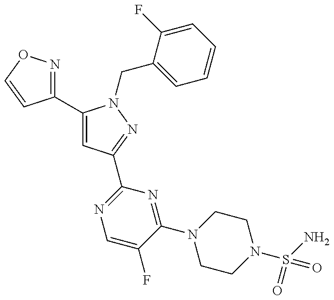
C1(C2=CC(C3=NC=C(F)C(N4CCN(S(N)(=O)=O)CC4)=N3)=NN2CC2=CC=CC=C2F)=NOC=C1
